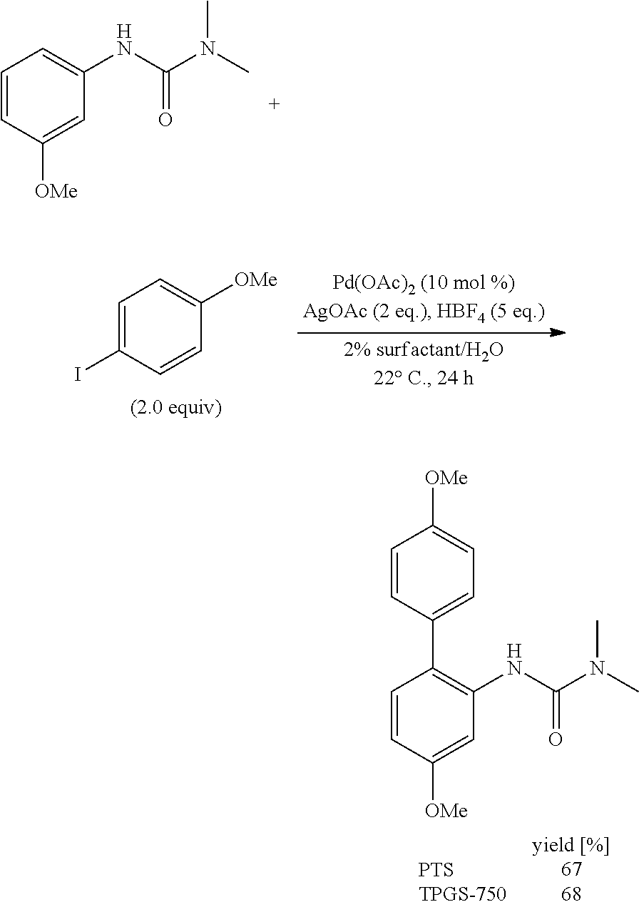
C1=CC([OMe])=CC(NC(N(C)C)=O)=C1.C1=CC([OMe])=CC(NC(N(C)C)=O)=C1C1=CC=C([OMe])C=C1.C1=C(I)C=CC([OMe])=C1
